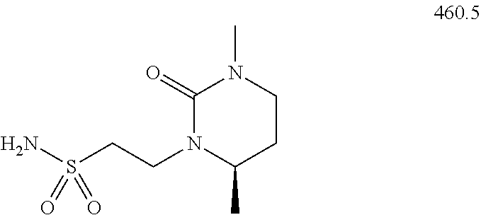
NS(CCN1C(C)CCN(C)C1=O)(=O)=O
